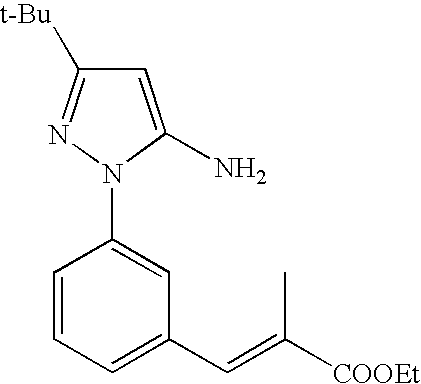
C1=CC=C(C=C([COOEt])C)C=C1N1N=C([t-Bu])C=C1N
